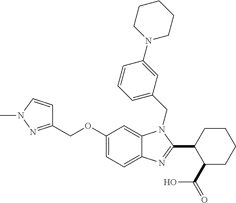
C1(COC2=CC=C3C(=C2)N(CC2=CC=CC(N4CCCCC4)=C2)C(C2C(C(=O)O)CCCC2)=N3)=NN(C)C=C1
